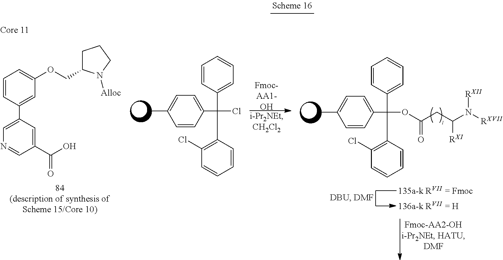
C1=CC(C2=CN=CC(C(O)=O)=C2)=CC(OCC2CCCN2[Alloc])=C1.C1=CC(C(OC(CC(N([RXVII])[RXII])[RXI])=O)(C2=CC=CC=C2)C2=C(Cl)C=CC=C2)=CC=C1C.C1=CC(C(Cl)(C2=CC=CC=C2)C2=C(Cl)C=CC=C2)=CC=C1C
